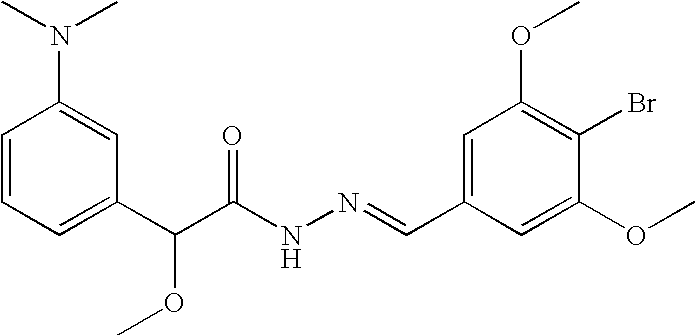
C1=CC(N(C)C)=CC(C(C(NN=CC2=CC(OC)=C(Br)C(OC)=C2)=O)OC)=C1
